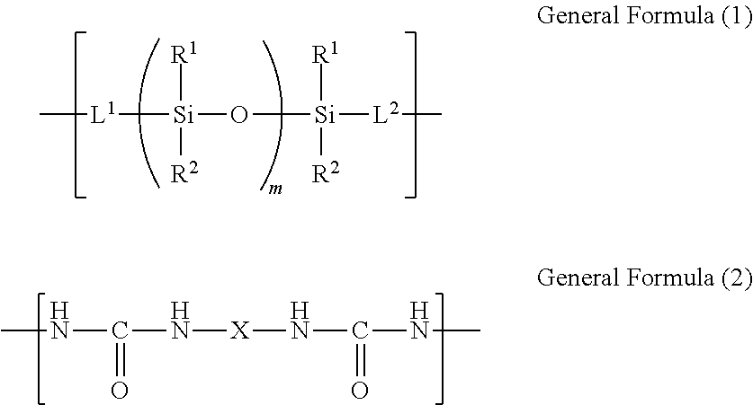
C[L1][Si]([R1])([R2])O[Si]([R1])([R2])[L2]C.CNC(=O)N[X]NC(=O)NC
